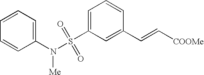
C1=C(S(N(C2=CC=CC=C2)[Me])(=O)=O)C=C(C=C[COOMe])C=C1
